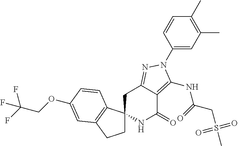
C1C2(C3=C(C1)C=C(OCC(F)(F)F)C=C3)NC(=O)C1=C(NC(CS(C)(=O)=O)=O)N(C3=CC(C)=C(C)C=C3)N=C1C2
